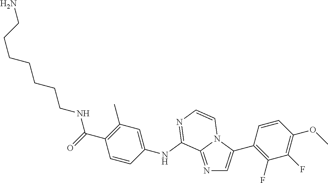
N1=C2N(C(C3=C(F)C(F)=C(OC)C=C3)=C1)C=CN=C2NC1=CC(C)=C(C(NCCCCCCCN)=O)C=C1
